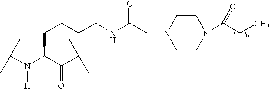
C(N(C(C(C(C)C)=O)CCCCNC(CN1CCN(C(CC)=O)CC1)=O)[H])(C)C
